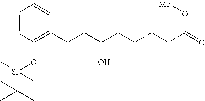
C1=CC=CC(CCC(CCCCC(=O)O[Me])O)=C1O[Si](C)(C)C(C)(C)C
